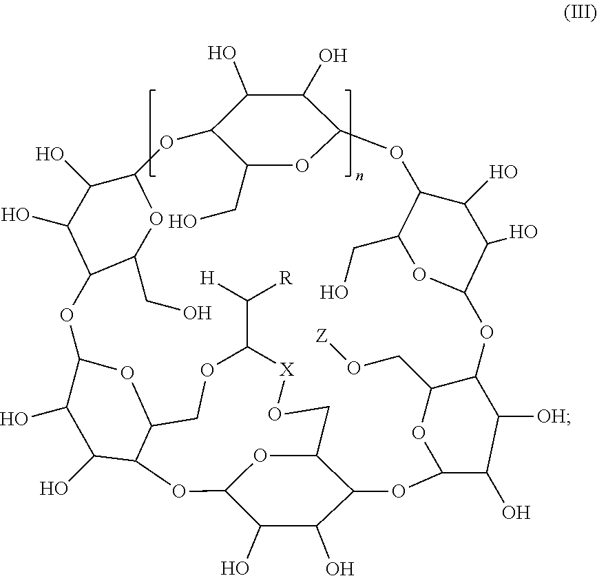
O1C2C(O)C(O)C(C(CO)O2)OC2OC3C(OC4OC(C(C(O)C4O)OC4OC(CO[Z])C(OC5OC(CO)C(OC6OC(CO)C1C(O)C6O)C(O)C5O)C([OH])C4O)CO[X]C(C([R])[H])OC3)C(O)C2O
